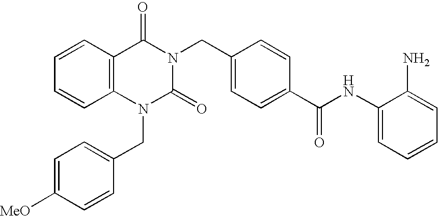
C1(NC(C2=CC=C(CN3C(=O)C4=C(C=CC=C4)N(CC4=CC=C([MeO])C=C4)C3=O)C=C2)=O)=CC=CC=C1N
